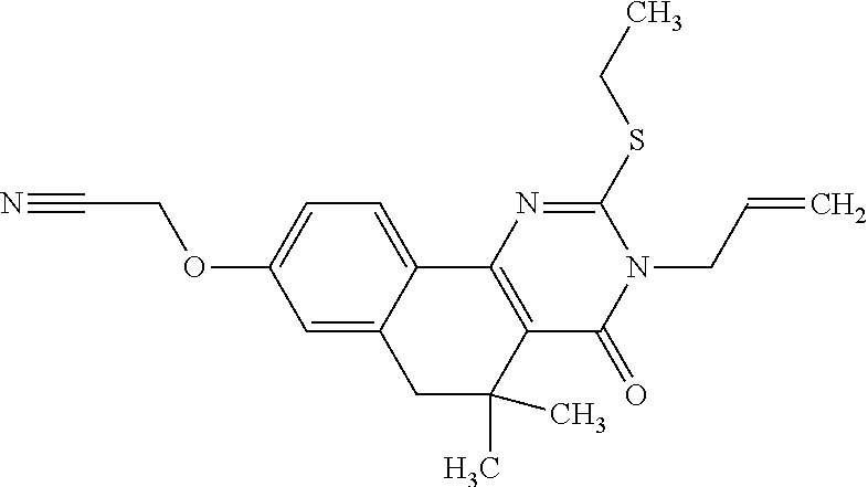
C1C(C)(C)C2=C(C3=CC=C(OCC#N)C=C13)N=C(SCC)N(CC=C)C2=O
